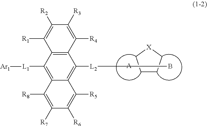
C1CC[X]C1.[A].C1([R2])=C([R1])C2=C(C([R4])=C1[R3])C([L2]B)=C1C(=C2[L1][Ar1])C([R8])=C([R7])C([R6])=C1[R5]
